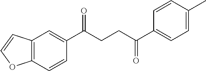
C1(C(CCC(C2=CC=C(C)C=C2)=O)=O)=CC2=C(C=C1)OC=C2
